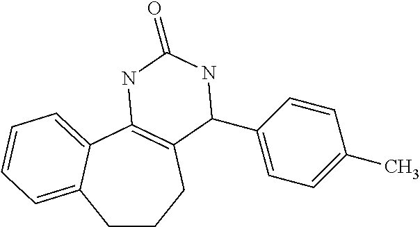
C1CCC2=C(C3=CC=CC=C13)NC(=O)NC2C1=CC=C(C)C=C1
